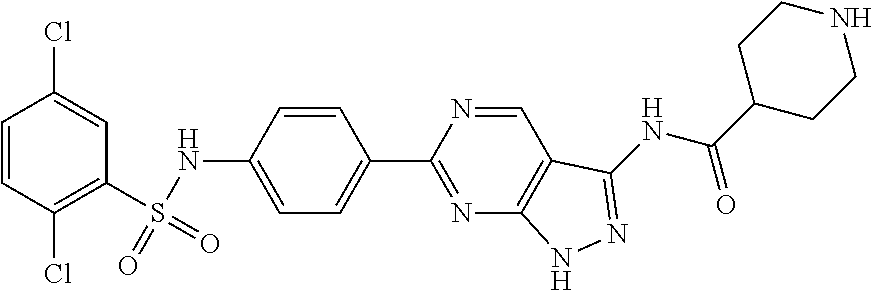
C1=CC(Cl)=C(S(NC2=CC=C(C3=NC4=C(C=N3)C(NC(C3CCNCC3)=O)=NN4)C=C2)(=O)=O)C=C1Cl
